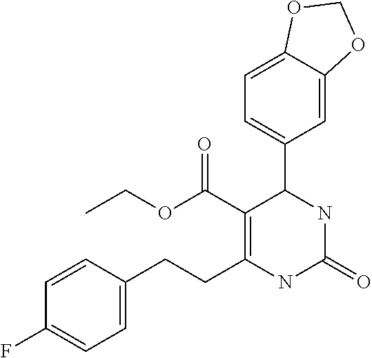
C1=CC(CCC2=C(C(=O)OCC)C(C3=CC=C4C(=C3)OCO4)NC(=O)N2)=CC=C1F
